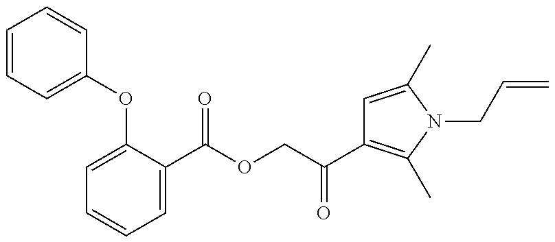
C1=CC=C(OC2=CC=CC=C2C(=O)OCC(=O)C2=C(C)N(CC=C)C(C)=C2)C=C1
